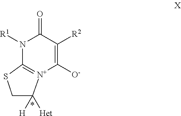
N1([R1])C(=O)C([R2])=C([O-])[N+]2=C1SCC2([H])[Het]
